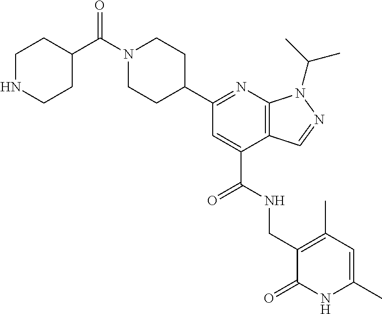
N1=C(C2CCN(C(=O)C3CCNCC3)CC2)C=C(C(NCC2=C(C)C=C(C)NC2=O)=O)C2=C1N(C(C)C)N=C2
